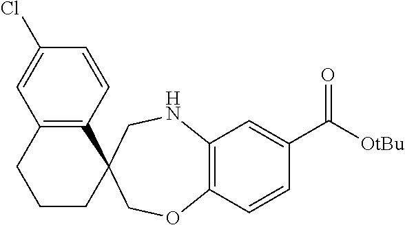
C1(Cl)=CC2=C(C=C1)C1(CCC2)CNC2=C(C=CC(C([OtBu])=O)=C2)OC1
